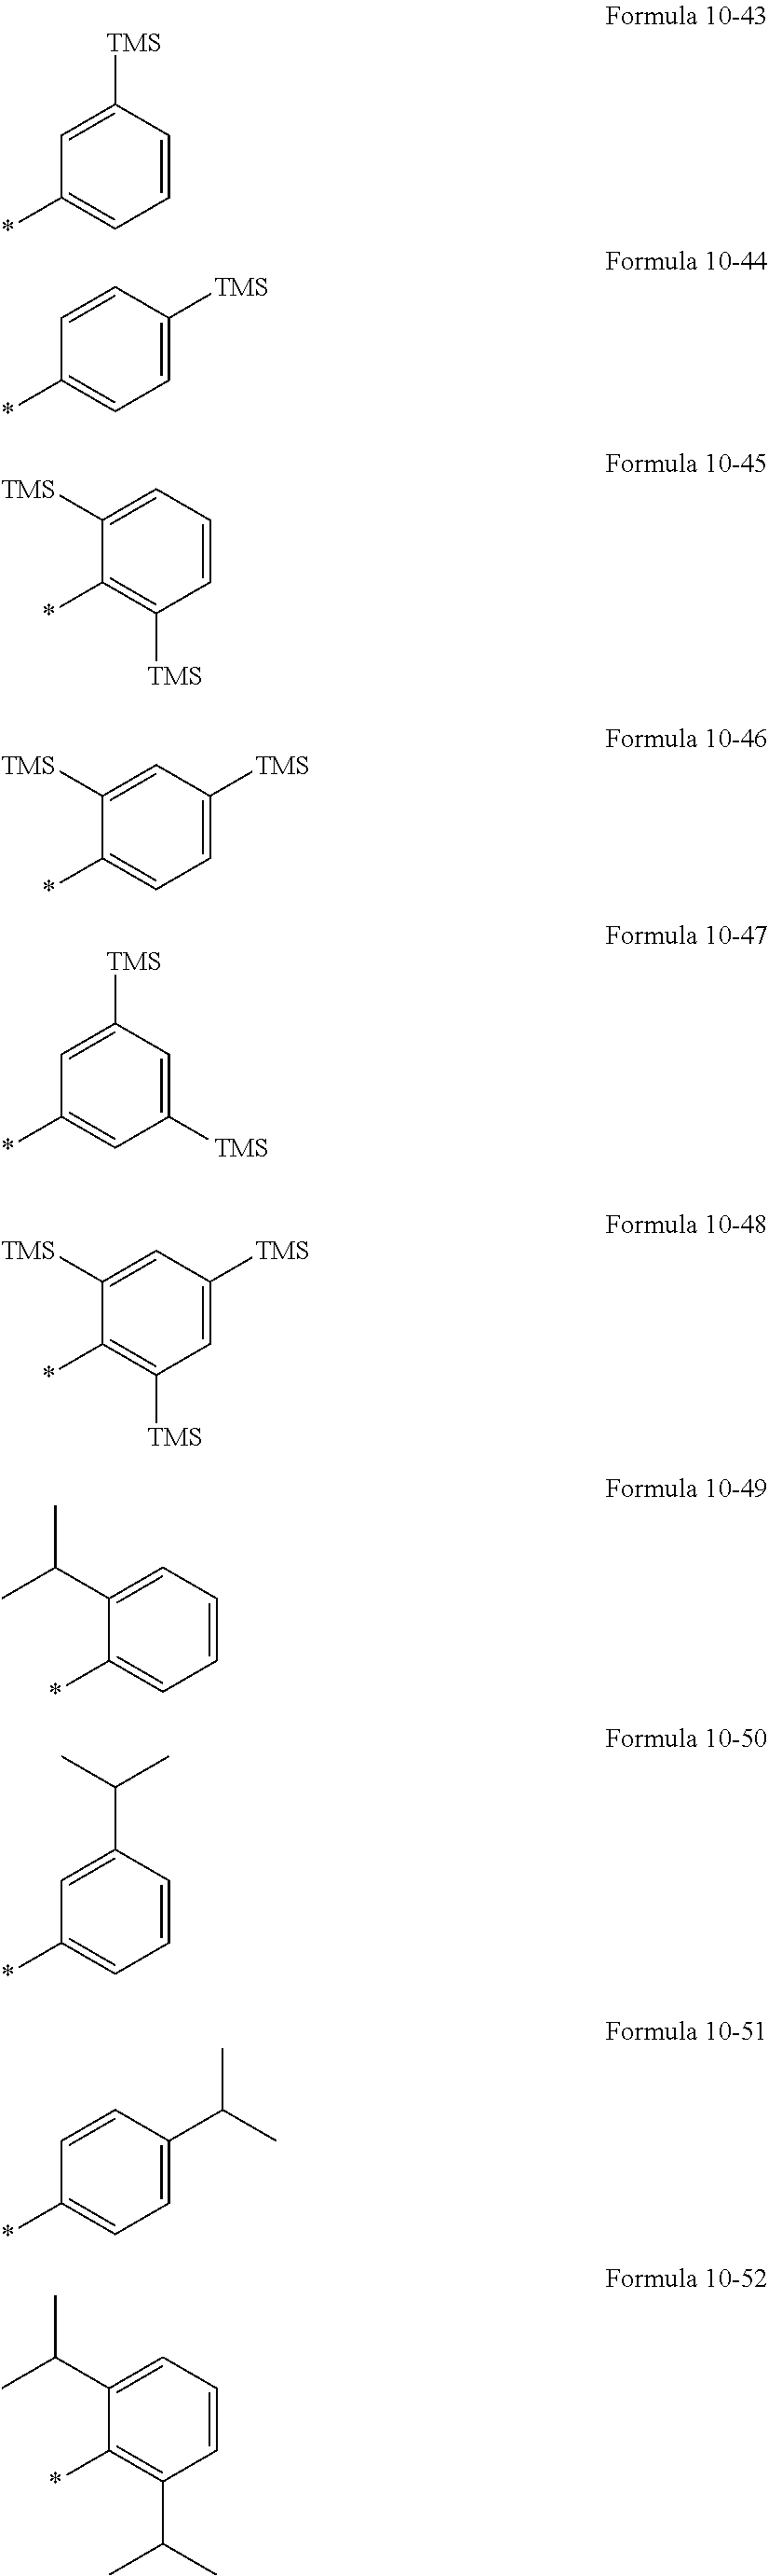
C1=CC([TMS])=CC(*)=C1.C1=C([TMS])C=CC(*)=C1.C1=CC=C([TMS])C(*)=C1[TMS].C1=C([TMS])C=C([TMS])C(*)=C1.C1([TMS])=CC([TMS])=CC(*)=C1.C1=C([TMS])C=C([TMS])C(*)=C1[TMS].C1=CC=C(C(C)C)C(*)=C1.C1=CC(C(C)C)=CC(*)=C1.C1=C(C(C)C)C=CC(*)=C1.C1=CC=C(C(C)C)C(*)=C1C(C)C
